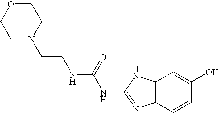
C(CNC(NC1=NC2=C(N1)C=C(O)C=C2)=O)N1CCOCC1
